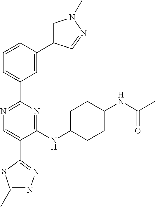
C1=C(C2=CC(C3=NC=C(C4=NN=C(C)S4)C(NC4CCC(NC(C)=O)CC4)=N3)=CC=C2)C=NN1C
